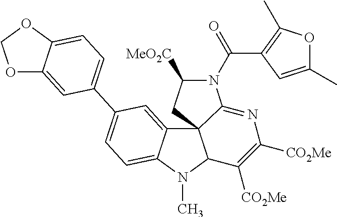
C12=CC(C3=CC=C4C(=C3)OCO4)=CC=C1N(C)C1C23CC([MeO2C])N(C(C2=C(C)OC(C)=C2)=O)C3=NC([CO2Me])=C1[CO2Me]
